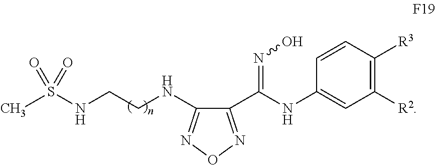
C1(C(NC2=CC([R2])=C([R3])C=C2)=NO)=NON=C1NCCNS(C)(=O)=O
